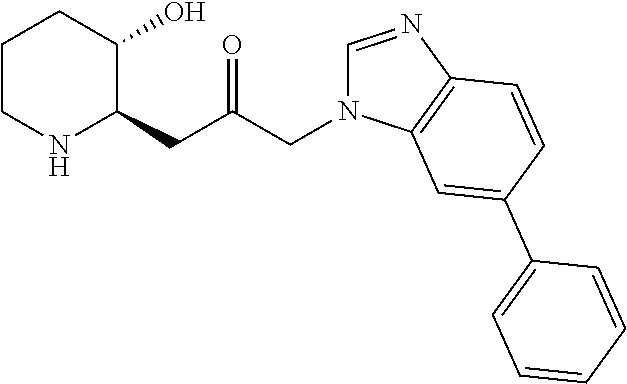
C1CNC(CC(CN2C=NC3=C2C=C(C2=CC=CC=C2)C=C3)=O)C(O)C1
